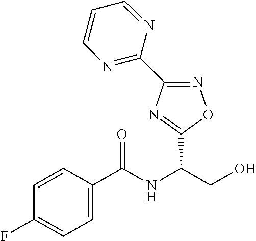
C(NC(CO)C1=NC(C2=NC=CC=N2)=NO1)(=O)C1=CC=C(F)C=C1
